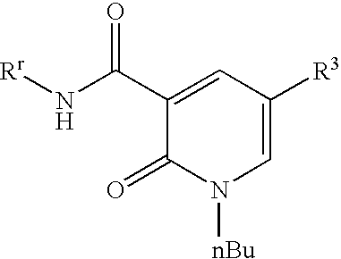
C1(C(N[Rr])=O)=CC([R3])=CN([nBu])C1=O
